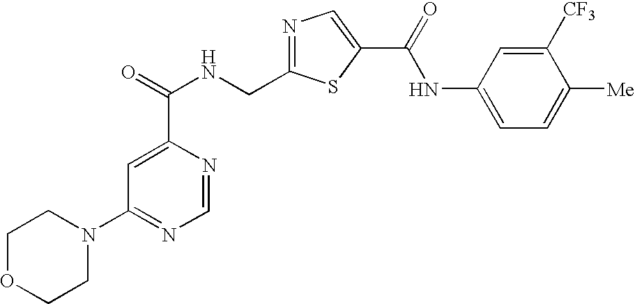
C1=NC(C(=O)NCC2=NC=C(C(NC3=CC=C([Me])C([CF3])=C3)=O)S2)=CC(N2CCOCC2)=N1
